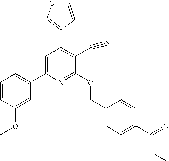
C1(C2=C(C#N)C(OCC3=CC=C(C(=O)OC)C=C3)=NC(C3=CC=CC(OC)=C3)=C2)=COC=C1
